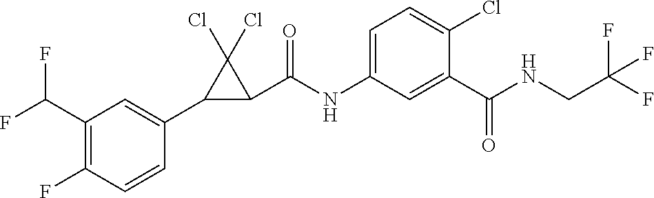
C1(F)=C(C(F)F)C=C(C2C(C(NC3=CC=C(Cl)C(C(NCC(F)(F)F)=O)=C3)=O)C2(Cl)Cl)C=C1
